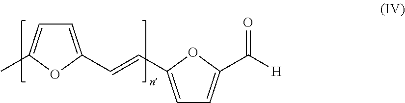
C1=C(C=CC2=CC=C(C([H])=O)O2)OC(C)=C1
